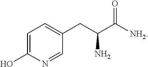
C1=C(CC(C(=O)[NH2])N)C=NC(O)=C1
